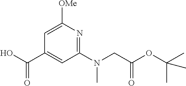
N(C)(CC(=O)OC(C)(C)C)C1=NC([OMe])=CC(C(=O)O)=C1
